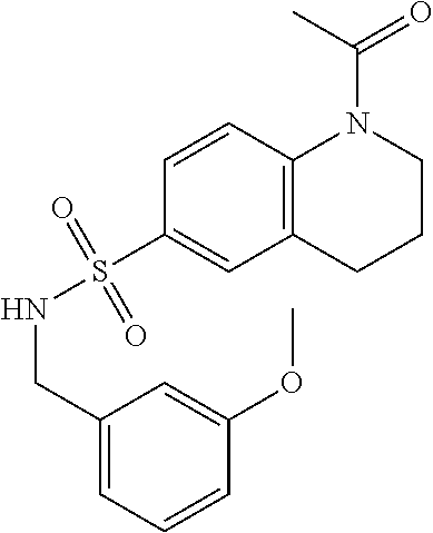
C12=C(CCCN1C(=O)C)C=C(S(NCC1=CC=CC(OC)=C1)(=O)=O)C=C2
